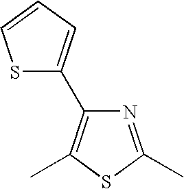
N1=C(C)SC(C)=C1C1=CC=CS1
